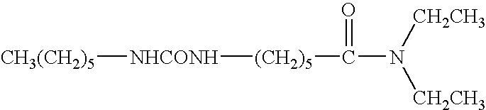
[CH3(CH2)5][NHCONH][(CH2)5]C(=O)N([CH2CH3])[CH2CH3]
